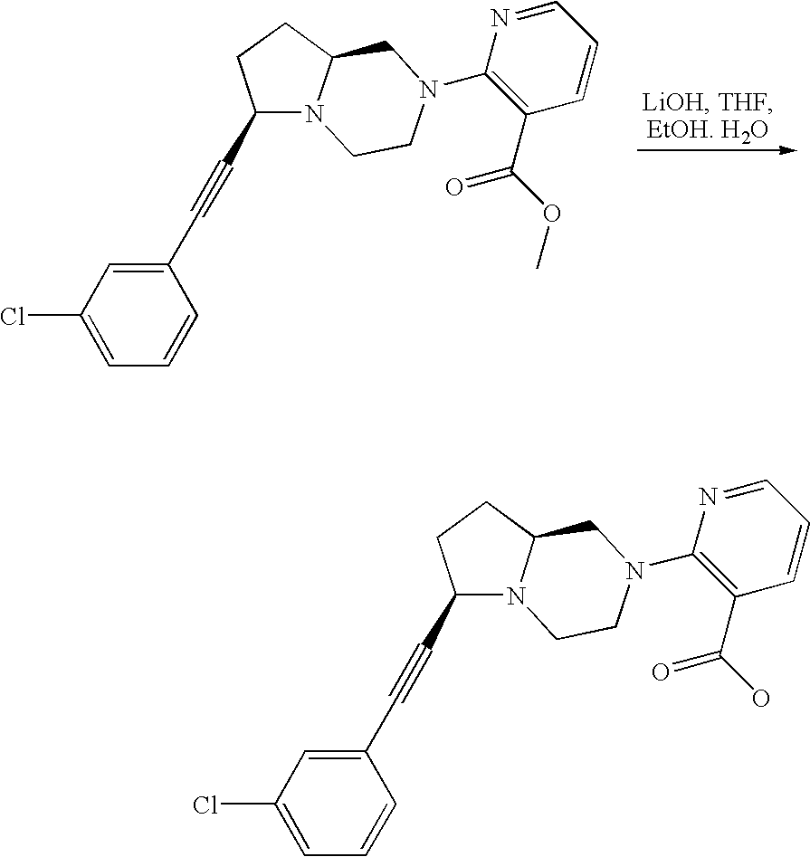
C1(Cl)=CC=CC(C#CC2N3C(CC2)CN(C2=C(C(=O)OC)C=CC=N2)CC3)=C1.C1(Cl)=CC=CC(C#CC2N3C(CC2)CN(C2=C(C(=O)O)C=CC=N2)CC3)=C1
